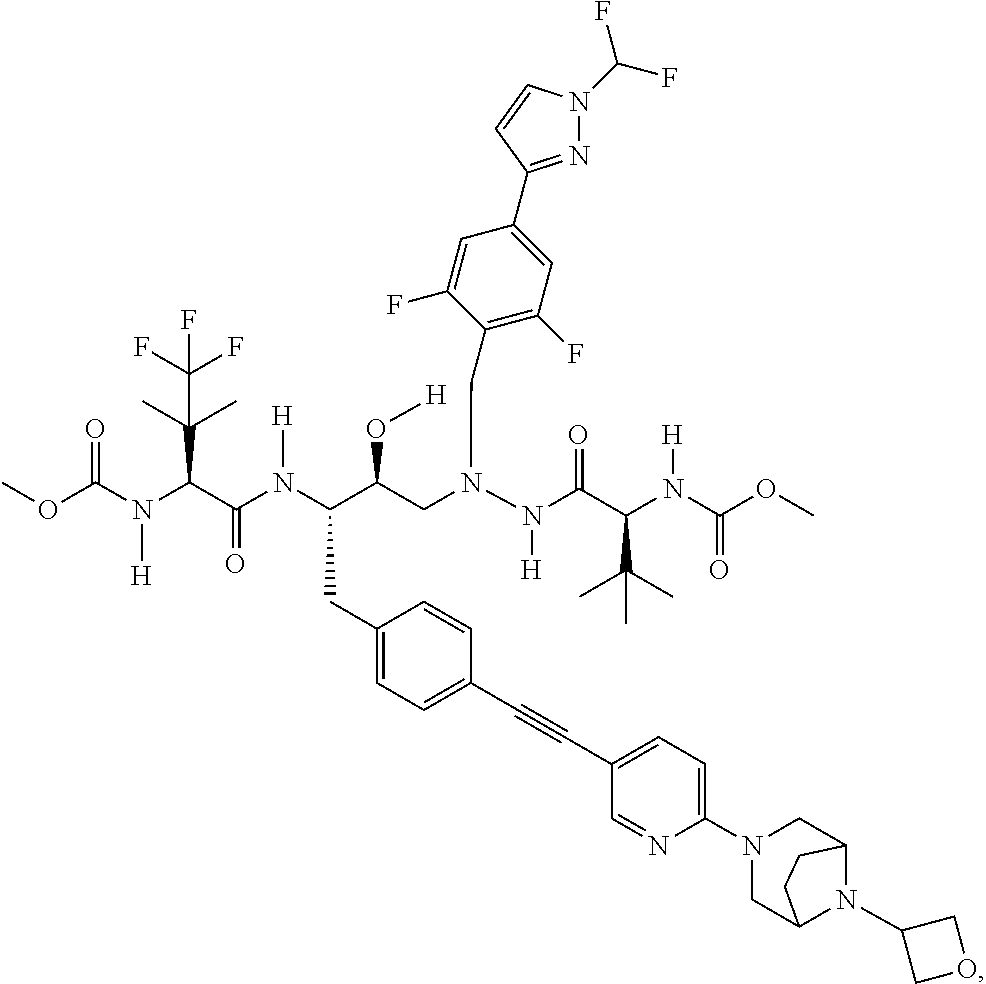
N(CC(C(N(C(C(N(C(OC)=O)[H])C(C)(C)C(F)(F)F)=O)[H])CC1=CC=C(C#CC2=CC=C(N3CC4N(C5COC5)C(C3)CC4)N=C2)C=C1)O[H])(N(C(C(N(C(OC)=O)[H])C(C)(C)C)=O)[H])CC1=C(F)C=C(C2=NN(C(F)F)C=C2)C=C1F
